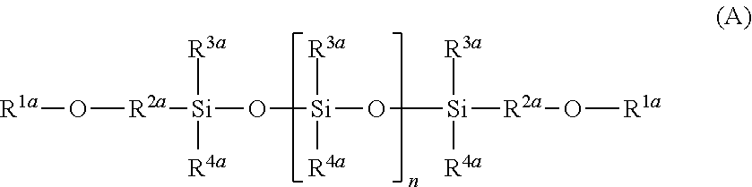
[R1a]O[R2a][Si](O[Si](O[Si]([R2a]O[R1a])([R3a])[R4a])([R3a])[R4a])([R3a])[R4a]
